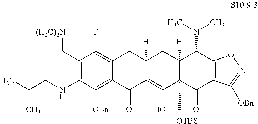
C1(C[(H3C)2N])=C(NCC(C)C)C([OBn])=C2C(=C1F)CC1([H])C(=C(O)C3([OTBS])C([H])(C1)C(N(C)C)C1=C(C3=O)C([OBn])=NO1)C2=O
